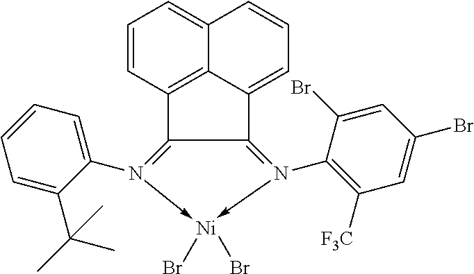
C12=N(C3=C([F3C])C=C(Br)C=C3Br)->[Ni](Br)(Br)-N(C3=CC=CC=C3C(C)(C)C)=C1C1=C3C2=CC=CC3=CC=C1
